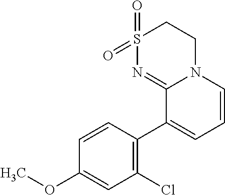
C1S(=O)(=O)N=C2N(C1)C=CC=C2C1=C(Cl)C=C(OC)C=C1
